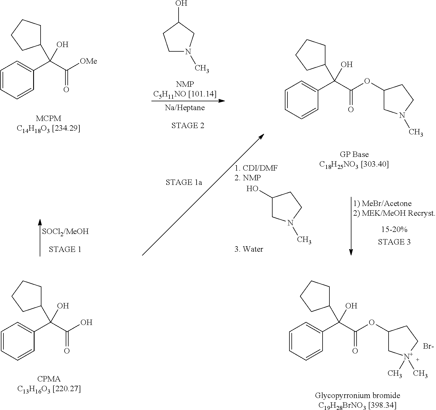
[CPMAC13H16O3 [220.27]].C1=CC=CC(C(C(O)=O)(C2CCCC2)O)=C1.C1=CC=CC(C(C(OC2C[N+](C)(C)CC2)=O)(C2CCCC2)O)=C1.[Br-].[Glycopyrronium bromideC19H28BrNO3 [398.34]].C1=CC=CC(C(C(OC2CN(C)CC2)=O)(C2CCCC2)O)=C1.C1(O)CN(C)CC1.C1N(C)CC(O)C1.C1=CC=CC(C(C([OMe])=O)(C2CCCC2)O)=C1
